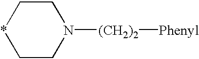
C1C*CCN1[(CH2)2][Phenyl]
